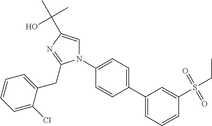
C1(C2=CC=CC(S(CC)(=O)=O)=C2)=CC=C(N2C=C(C(O)(C)C)N=C2CC2=CC=CC=C2Cl)C=C1
